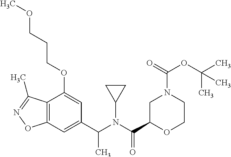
C1(C(N(C(C2OCCN(C(OC(C)(C)C)=O)C2)=O)C2CC2)C)=CC2=C(C(OCCCOC)=C1)C(C)=NO2
